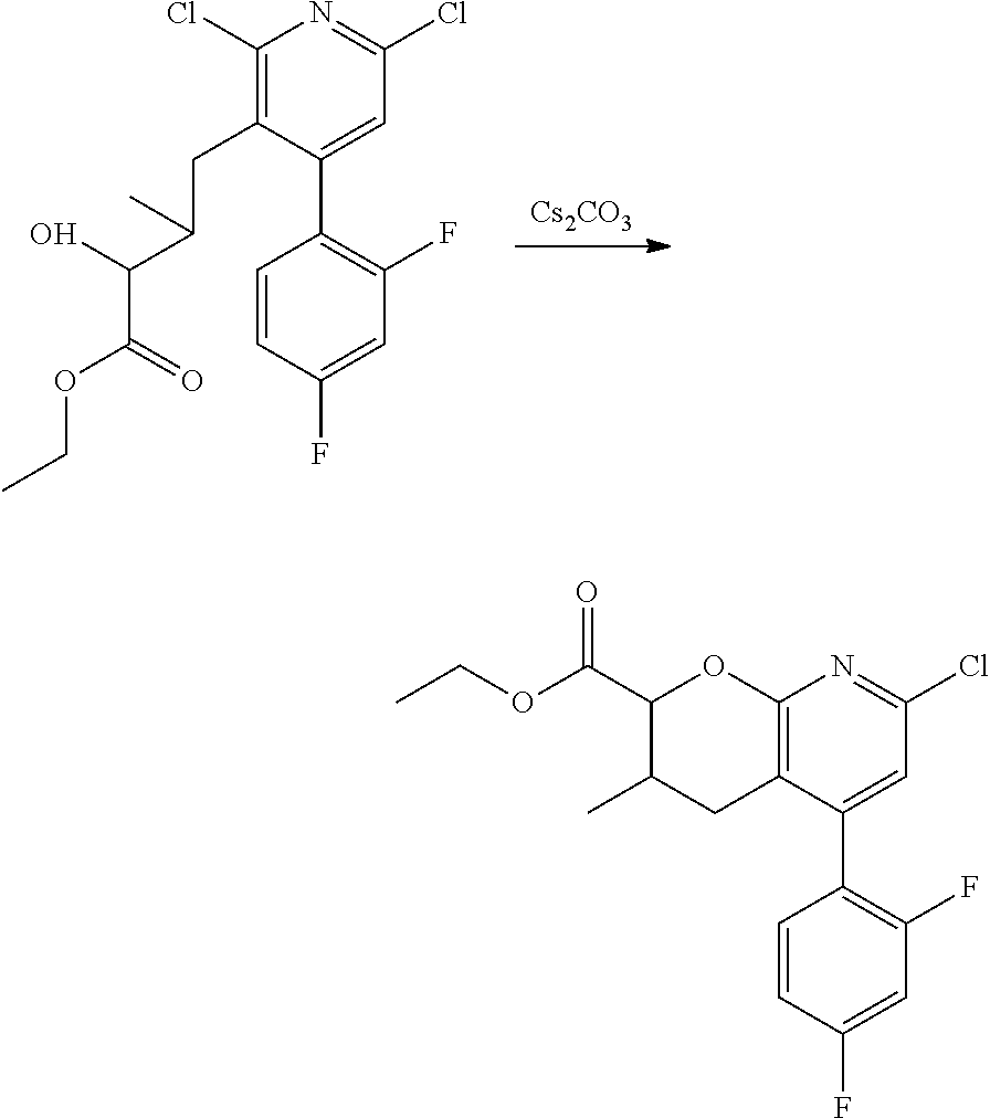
[Cs2CO3].C1=CC(F)=CC(F)=C1C1=CC(Cl)=NC(Cl)=C1CC(C(C(OCC)=O)O)C.C1=CC(F)=CC(F)=C1C1=CC(Cl)=NC2=C1CC(C)C(C(OCC)=O)O2
